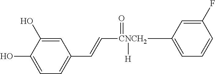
C1=C(O)C(O)=CC(C=C[CNCH2](=O)([H])C2=CC=CC(F)=C2)=C1
